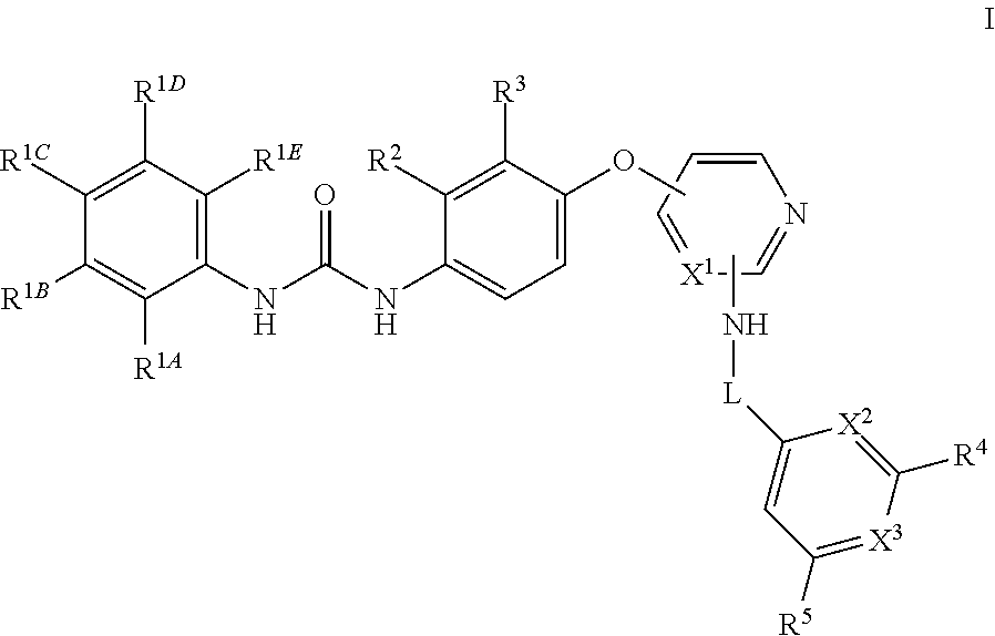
[X1]1=CC=CN=C1.N([L]C1=CC([R5])=[X3]C([R4])=[X2]1)C.C1(NC(NC2=CC=C(OC)C([R3])=C2[R2])=O)=C([R1E])C([R1D])=C([R1C])C([R1B])=C1[R1A]
